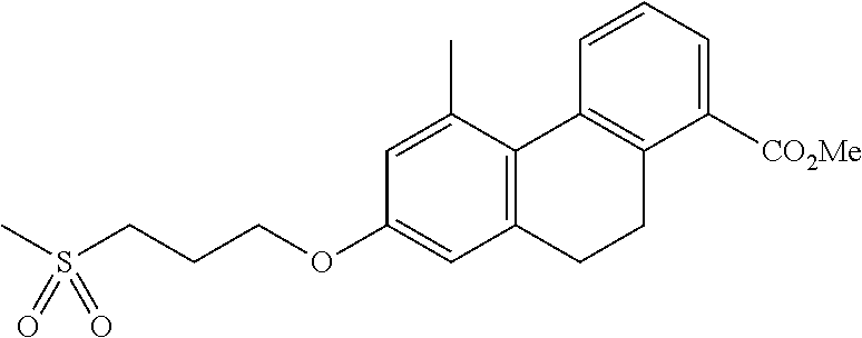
C12=C(C(C)=CC(OCCCS(C)(=O)=O)=C1)C1=C(C([CO2Me])=CC=C1)CC2
